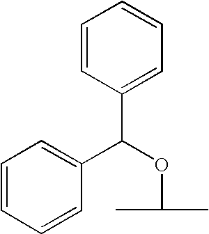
CC(C)OC(C1=CC=CC=C1)C1=CC=CC=C1
